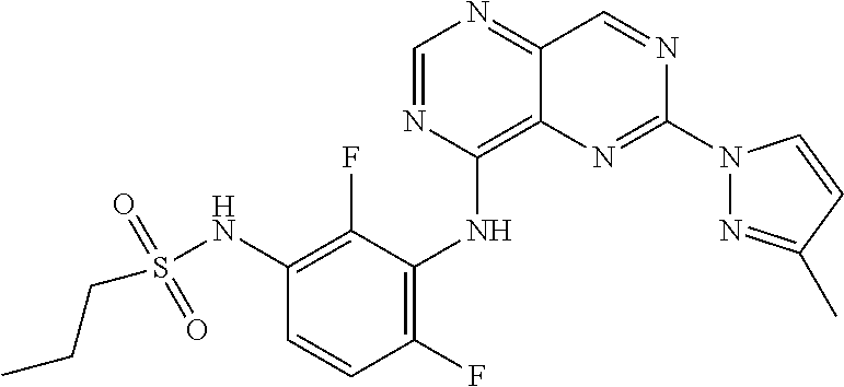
C1=NC(NC2=C(F)C=CC(NS(CCC)(=O)=O)=C2F)=C2C(=N1)C=NC(N1N=C(C)C=C1)=N2
